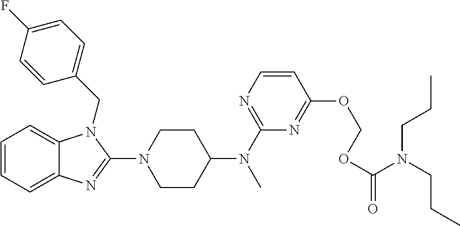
C1=CC=C2C(=C1)N(CC1=CC=C(F)C=C1)C(N1CCC(N(C)C3=NC=CC(OCOC(=O)N(CCC)CCC)=N3)CC1)=N2
